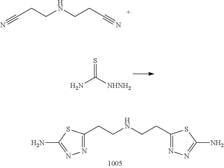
C(CCNCCC#N)#N.NC([NHNH2])=S.C(C1=NN=C(N)S1)CNCCC1=NN=C(N)S1
